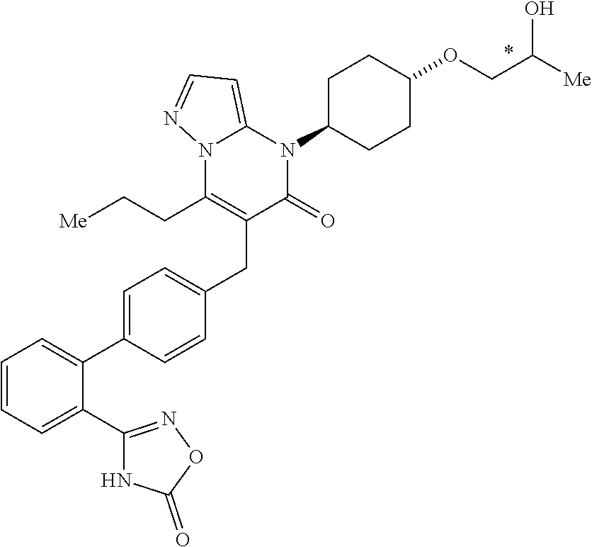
C1=C(C2=CC=C(CC3=C(CC[Me])N4C(=CC=N4)N(C4CCC(OCC([Me])O)CC4)C3=O)C=C2)C(C2=NOC(=O)N2)=CC=C1
